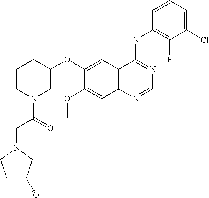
C12=C(N=CN=C1NC1=C(F)C(Cl)=CC=C1)C=C(OC)C(OC1CCCN(C(=O)CN3CCC(O)C3)C1)=C2
